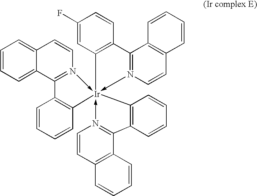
C1=CC=C2C(=C1)C=CN1->[Ir]34(-N5=C(C6=C3C=C(F)C=C6)C3=C(C=C5)C=CC=C3)(-N3=C(C5=C4C=CC=C5)C4=C(C=C3)C=CC=C4)C3=C(C=12)C=CC=C3
